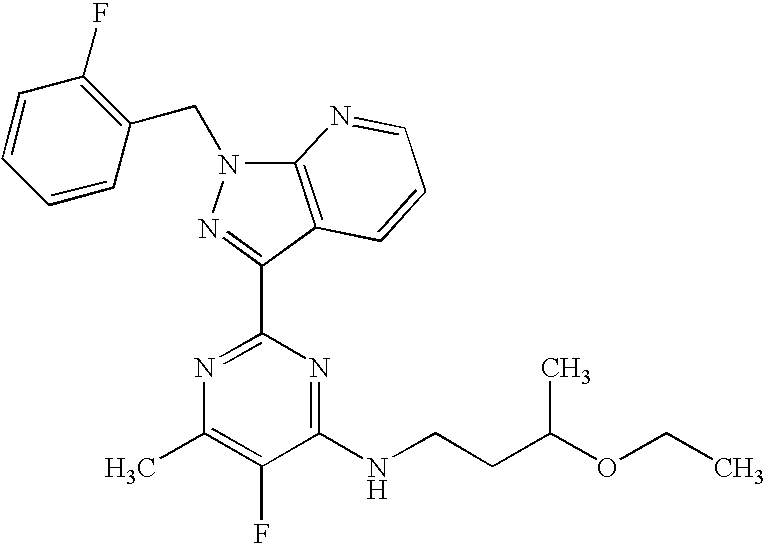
N1=C(C2=NN(CC3=C(F)C=CC=C3)C3=C2C=CC=N3)N=C(NCCC(C)OCC)C(F)=C1C
